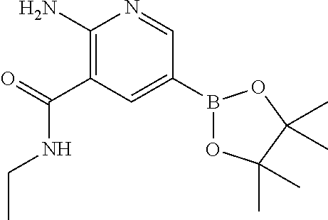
C1(N)=C(C(=O)NCC)C=C(B2OC(C)(C)C(C)(C)O2)C=N1
